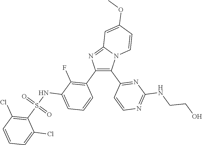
C12=NC(C3=C(F)C(NS(C4=C(Cl)C=CC=C4Cl)(=O)=O)=CC=C3)=C(C3=NC(NCCO)=NC=C3)N1C=CC(OC)=C2
